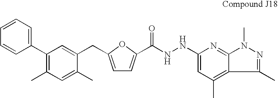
C1(C2=C(C)C=C(C)C(CC3=CC=C(C(NNC4=CC(C)=C5C(C)=NN(C)C5=N4)=O)O3)=C2)=CC=CC=C1
